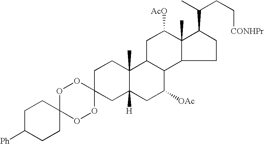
O1C2(OOC3(O1)CC1([H])C(C)(CC3)C3C(C([OAc])C1)C1C(C)(C([AcO])C3)C(C(C)CC[CONHPr])CC1)CCC([Ph])CC2
